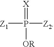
[Z1]P([Z2])(=[X])[OR]
